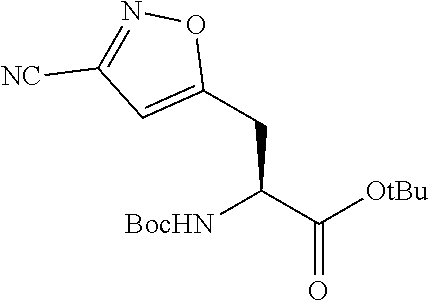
[BocHN]C(C([OtBu])=O)CC1=CC([NC])=NO1
